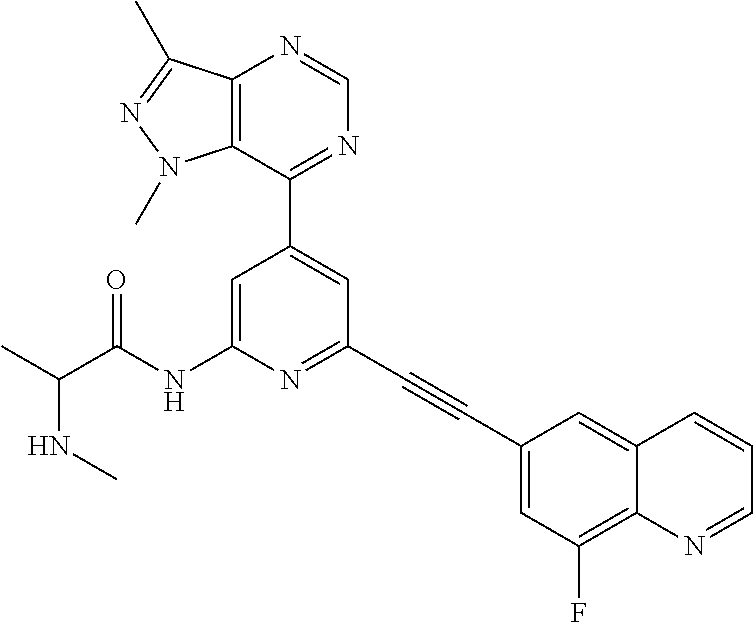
N(C)C(C)C(NC1=CC(C2=NC=NC3=C2N(C)N=C3C)=CC(C#CC2=CC(F)=C3C(=C2)C=CC=N3)=N1)=O
